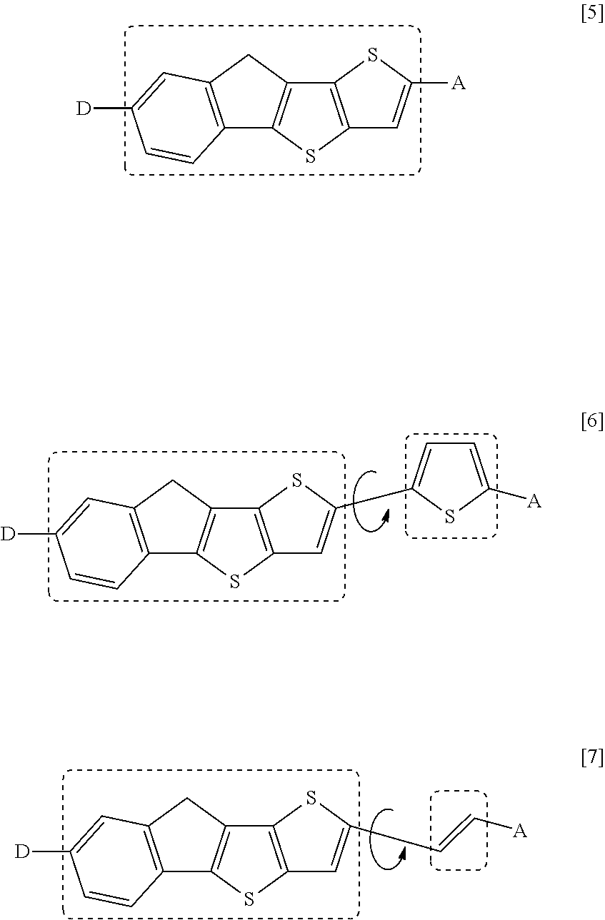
C12=C(SC3=C1SC([A])=C3)C1=C(C2)C=C([D])C=C1.C12=C(SC3=C1SC(C1=CC=C([A])S1)=C3)C1=C(C2)C=C([D])C=C1.C12=C(SC3=C1SC(C=C[A])=C3)C1=C(C2)C=C([D])C=C1
